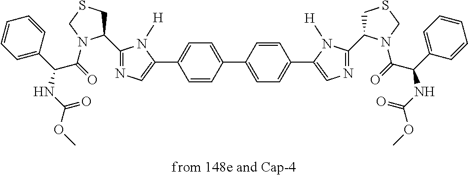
C1(C2CSCN2C(=O)C(C2=CC=CC=C2)NC(OC)=O)=NC=C(C2=CC=C(C3=CC=C(C4=CN=C(C5CSCN5C(=O)C(C5=CC=CC=C5)NC(OC)=O)N4[H])C=C3)C=C2)N1[H]
